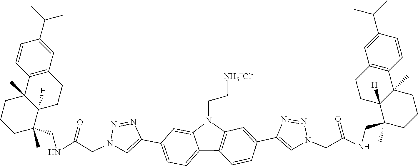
C12=CC=C(C3=CN(CC(NCC4(C)C5([H])C(C)(CCC4)C4=C(CC5)C=C(C(C)C)C=C4)=O)N=N3)C=C1N(CC[NH3+Cl-])C1=C2C=CC(C2=CN(CC(NCC3(C)CCCC4(C)C3([H])CCC3=C4C=CC(C(C)C)=C3)=O)N=N2)=C1
